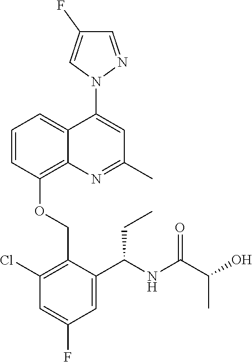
C1=CC(OCC2=C(Cl)C=C(F)C=C2C(NC(C(O)C)=O)CC)=C2C(=C1)C(N1N=CC(F)=C1)=CC(C)=N2
